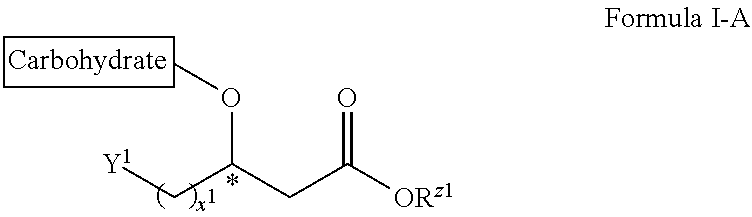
[Y1]CC(CC([ORz1])=O)OC
